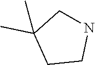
N1CC(C)(C)CC1
